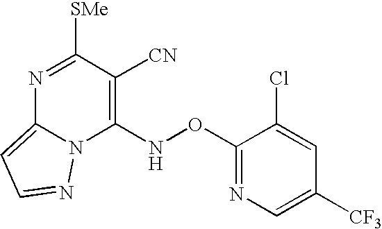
C1(NOC2=NC=C([CF3])C=C2Cl)=C([CN])C([SMe])=NC2=CC=NN12
